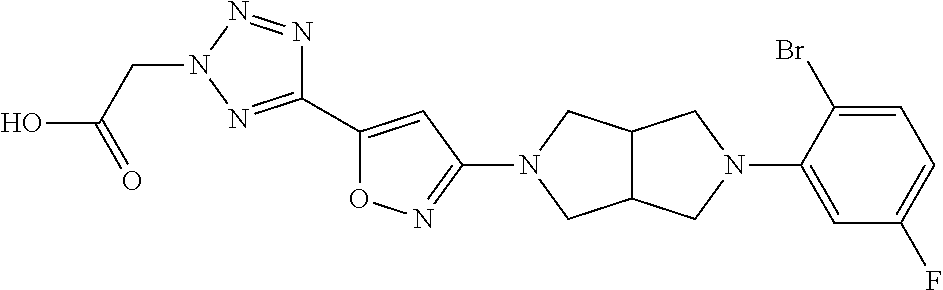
C1(C2=CC(N3CC4C(C3)CN(C3=CC(F)=CC=C3Br)C4)=NO2)=NN(CC(O)=O)N=N1
